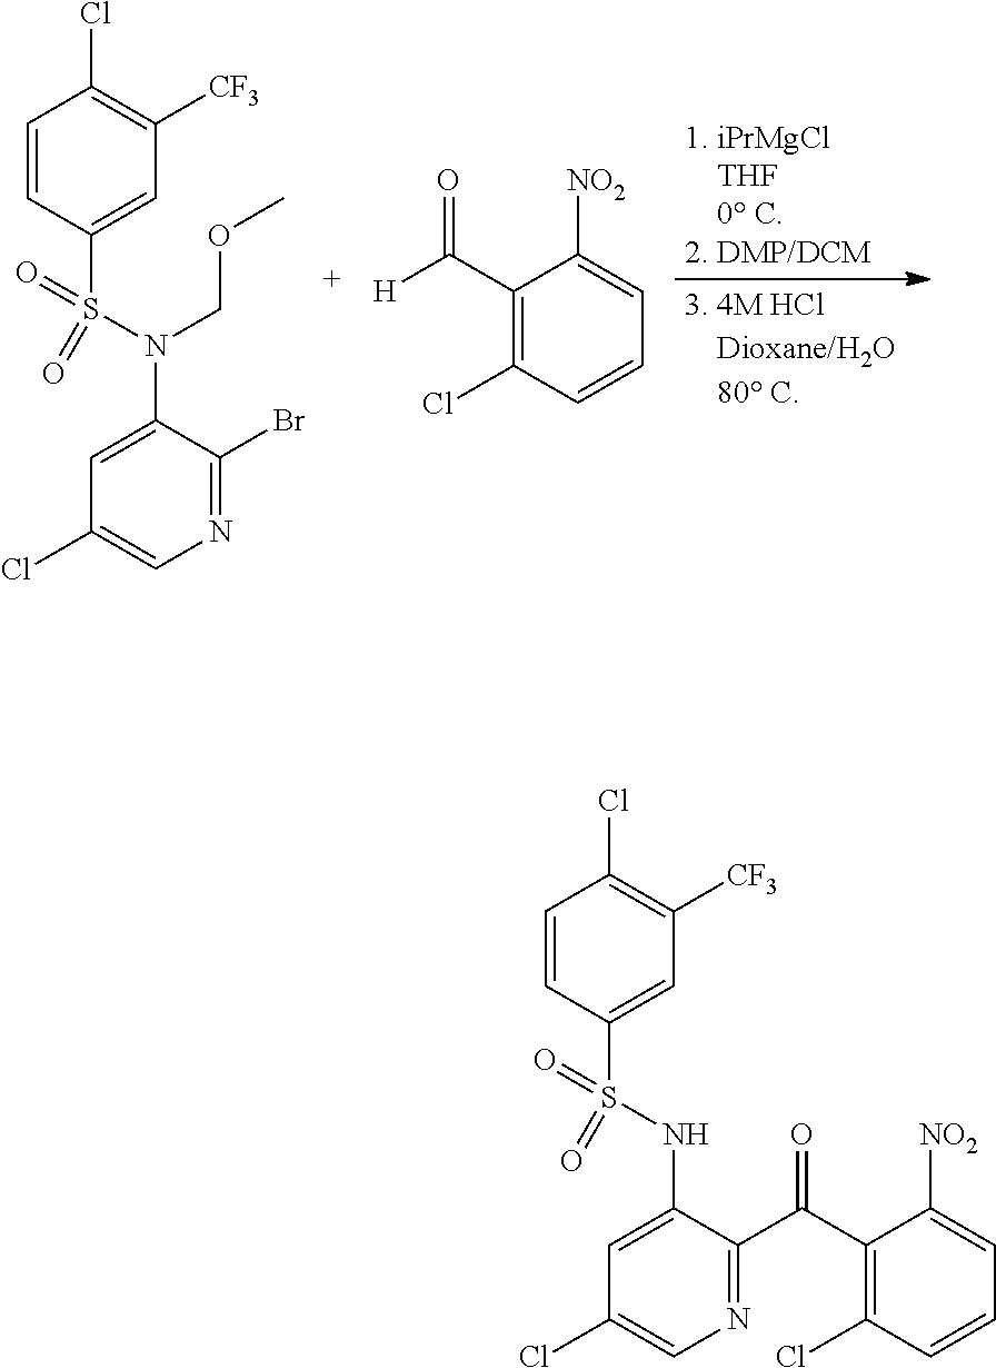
C1=CC(S(=O)(N(COC)C2=CC(Cl)=CN=C2Br)=O)=CC([CF3])=C1Cl.C1(C([H])=O)=C(Cl)C=CC=C1[NO2].C1=CC(S(=O)(NC2=CC(Cl)=CN=C2C(C2=C(Cl)C=CC=C2[NO2])=O)=O)=CC([CF3])=C1Cl
